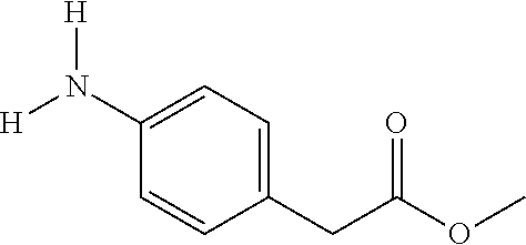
C1=CC(CC(OC)=O)=CC=C1N([H])[H]
